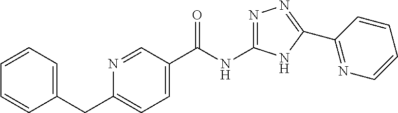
C1(C(NC2=NN=C(C3=NC=CC=C3)N2)=O)=CC=C(CC2=CC=CC=C2)N=C1
